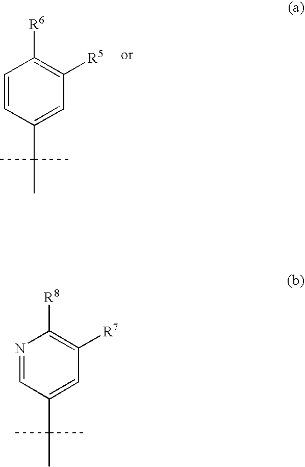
C1=CC(C(C)(C)C)=CC([R5])=C1[R6].N1=CC(C(C)(C)C)=CC([R7])=C1[R8]
